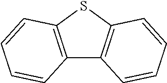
C12=C(SC3=C1C=CC=C3)C=CC=C2
